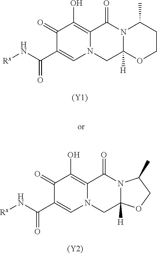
C1(=O)C(C(=O)N[Rx])=CN2C(=C1O)C(=O)N1C([H])(C2)OCC1C.[(Y2)].C1(=O)C(C(=O)N[Rx])=CN2C(=C1O)C(=O)N1C([H])(C2)OCCC1C.[(Y1)]
